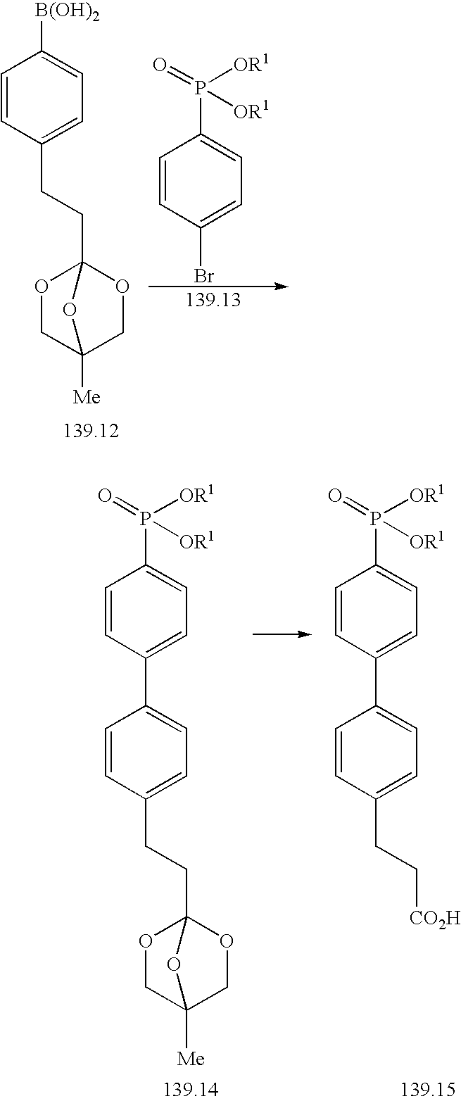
C1=CC(C2=CC=C(CC[CO2H])C=C2)=CC=C1P(=O)([OR1])[OR1].C1=CC(C2=CC=C(CCC34OCC([Me])(CO3)O4)C=C2)=CC=C1P(=O)([OR1])[OR1].C1=CC(CCC23OCC([Me])(CO2)O3)=CC=C1[B(OH)2].C1=CC(Br)=CC=C1P(=O)([OR1])[OR1]
